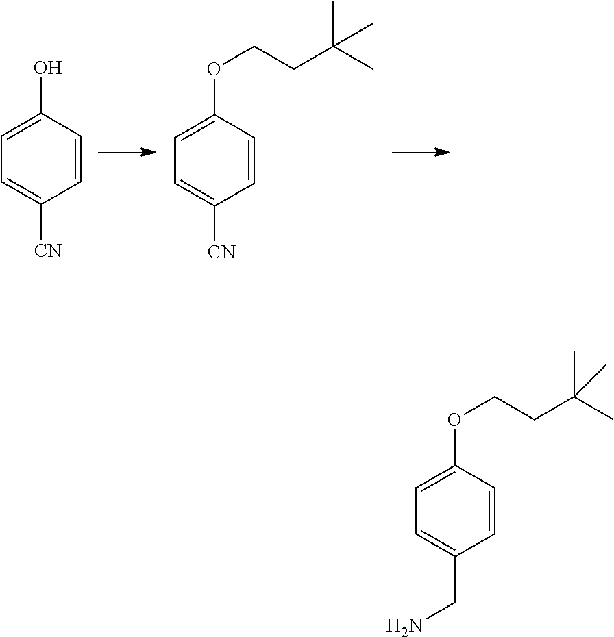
C1=C(O)C=CC([CN])=C1.C1=C(OCCC(C)(C)C)C=CC([CN])=C1.C1=C(OCCC(C)(C)C)C=CC(CN)=C1
